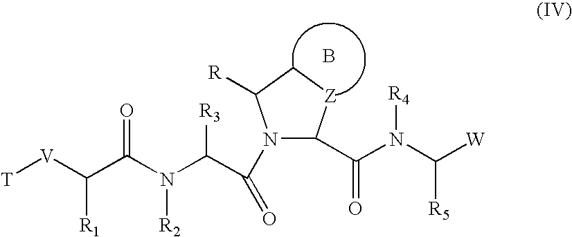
[T][V]C(C(N(C(C(N1C(C(N(C([W])[R5])[R4])=O)[Z]CC1[R])=O)[R3])[R2])=O)[R1].B
